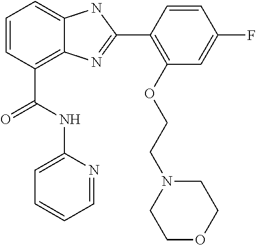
C1=CC(C(NC2=CC=CC=N2)=O)=C2C(=C1)NC(C1=C(OCCN3CCOCC3)C=C(F)C=C1)=N2
